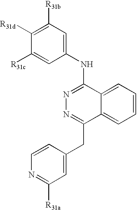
C1(CC2=NN=C(NC3=CC([R31b])=C([R31d])C([R31c])=C3)C3=CC=CC=C23)=CC([R31a])=NC=C1
